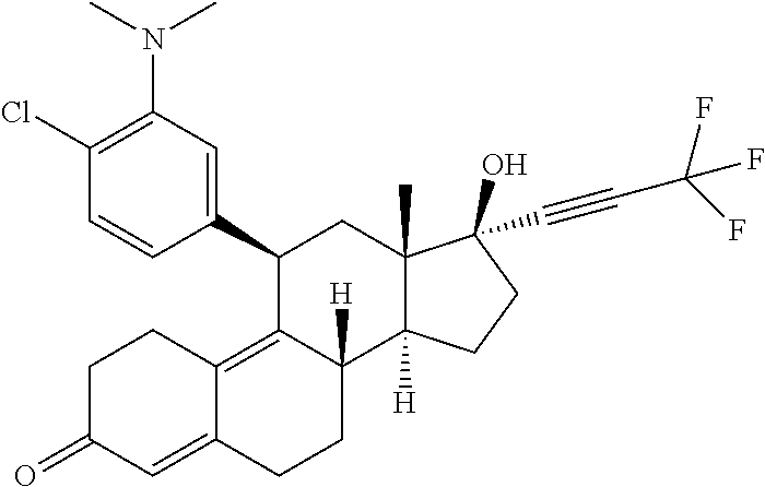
C1(C2=CC(N(C)C)=C(Cl)C=C2)C2=C3C(=CC(=O)CC3)CCC2([H])C2([H])C(C)(C1)C(C#CC(F)(F)F)(O)CC2
